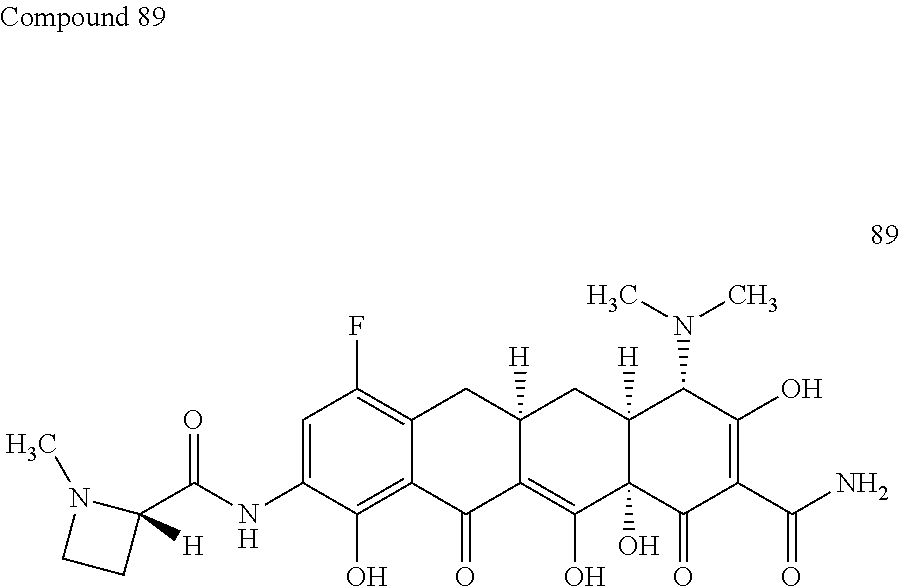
C1(C(NC2=CC(F)=C3C(=C2O)C(=O)C2=C(O)C4(O)C([H])(CC2([H])C3)C(N(C)C)C(O)=C(C(N)=O)C4=O)=O)([H])N(C)CC1
